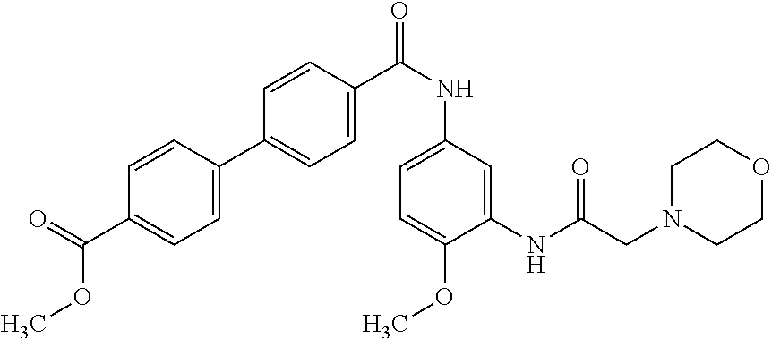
C1=C(C2=CC=C(C(NC3=CC=C(OC)C(NC(CN4CCOCC4)=O)=C3)=O)C=C2)C=CC(C(=O)OC)=C1
